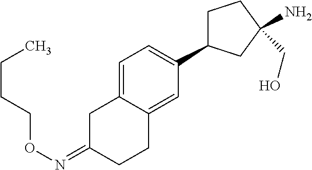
C1(=NOCCCC)CCC2=CC(C3CCC(N)(CO)C3)=CC=C2C1
